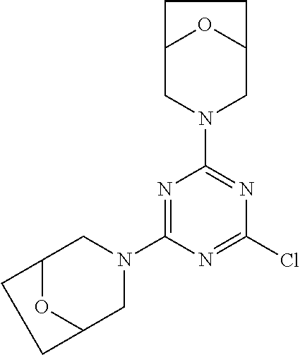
C12OC(CN(C3=NC(N4CC5OC(C4)CC5)=NC(Cl)=N3)C1)CC2
